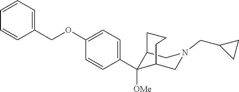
C1=C(OCC2=CC=CC=C2)C=CC(C2([OMe])C3CN(CC4CC4)CC2CCC3)=C1
